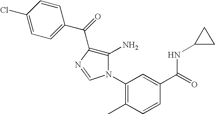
C1=CC(Cl)=CC=C1C(=O)C1=C(N)N(C2=C(C)C=CC(C(NC3CC3)=O)=C2)C=N1
